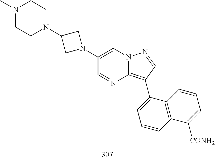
C1(C2=C3N=CC(N4CC(N5CCN(C)CC5)C4)=CN3N=C2)=CC=CC2=C1C=CC=C2[CONH2]
